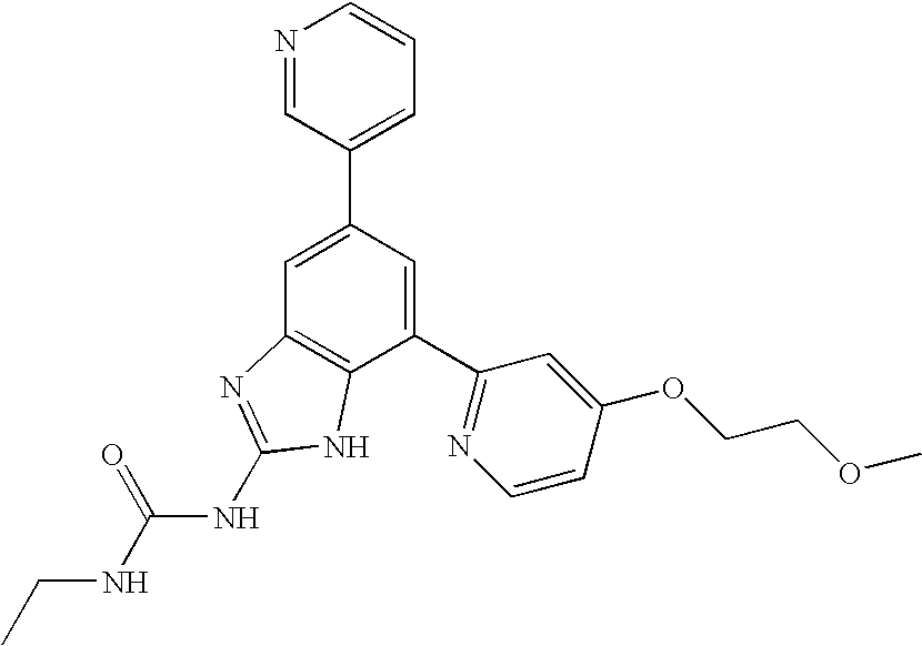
C1=C(C2=CC=CN=C2)C=C(C2=NC=CC(OCCOC)=C2)C2=C1N=C(NC(NCC)=O)N2
